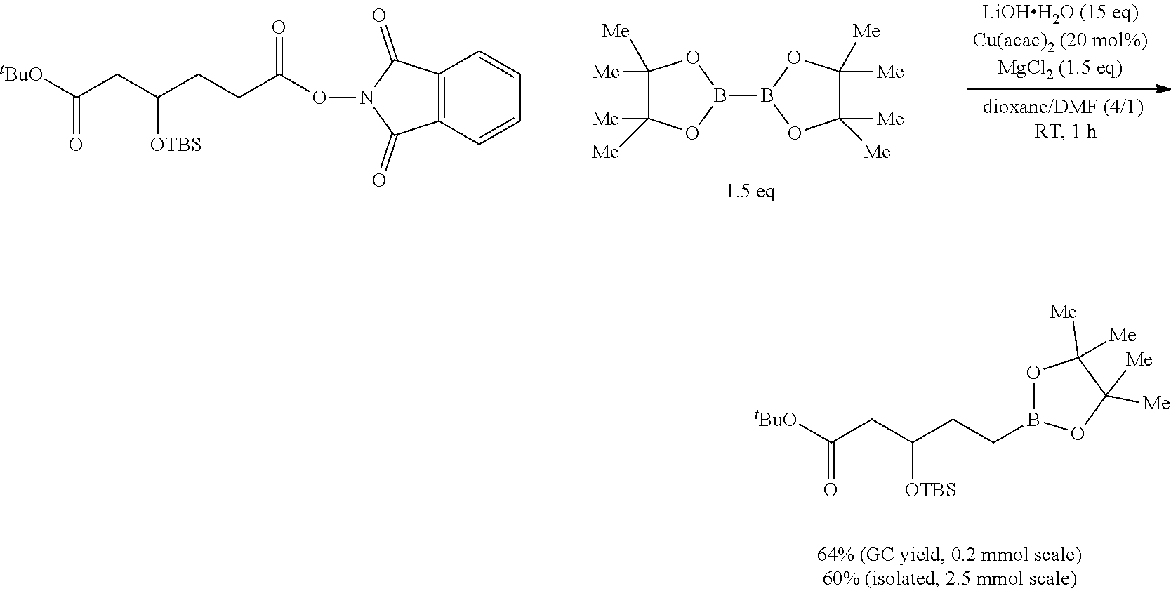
C(CC(CC([tBuO])=O)[OTBS])B1OC([Me])([Me])C([Me])([Me])O1.C12=C(C=CC=C1)C(=O)N(OC(CCC(CC([tBuO])=O)[OTBS])=O)C2=O.C1([Me])([Me])C([Me])([Me])OB(B2OC([Me])([Me])C([Me])([Me])O2)O1
